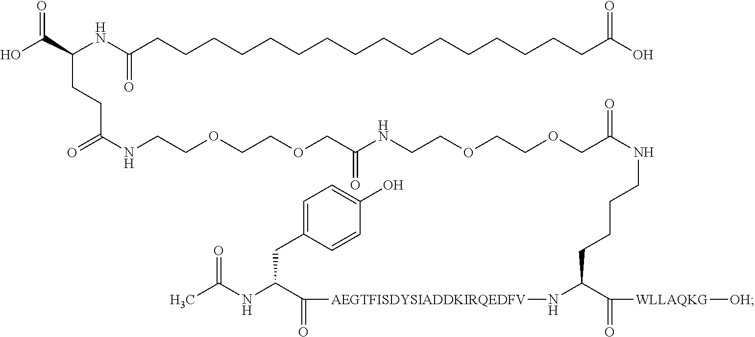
C(CC(C(=O)[WLLAQKG][OH])N[AEGTFISDYSIADDKIRQEDFV]C(C(NC(C)=O)CC1=CC=C(O)C=C1)=O)CCNC(=O)COCCOCCNC(COCCOCCNC(CCC(C(O)=O)NC(CCCCCCCCCCCCCCCCC(O)=O)=O)=O)=O
